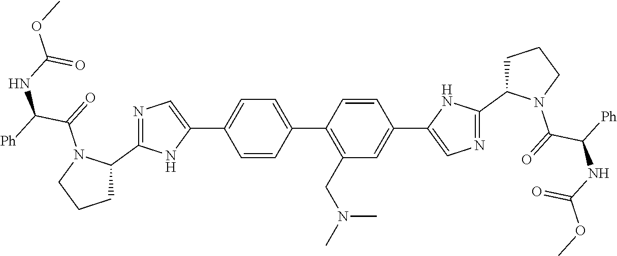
C1=CC(C2=C(CN(C)C)C=C(C3=CN=C(C4CCCN4C(=O)C([Ph])NC(OC)=O)N3)C=C2)=CC=C1C1=CN=C(C2CCCN2C(=O)C([Ph])NC(OC)=O)N1
